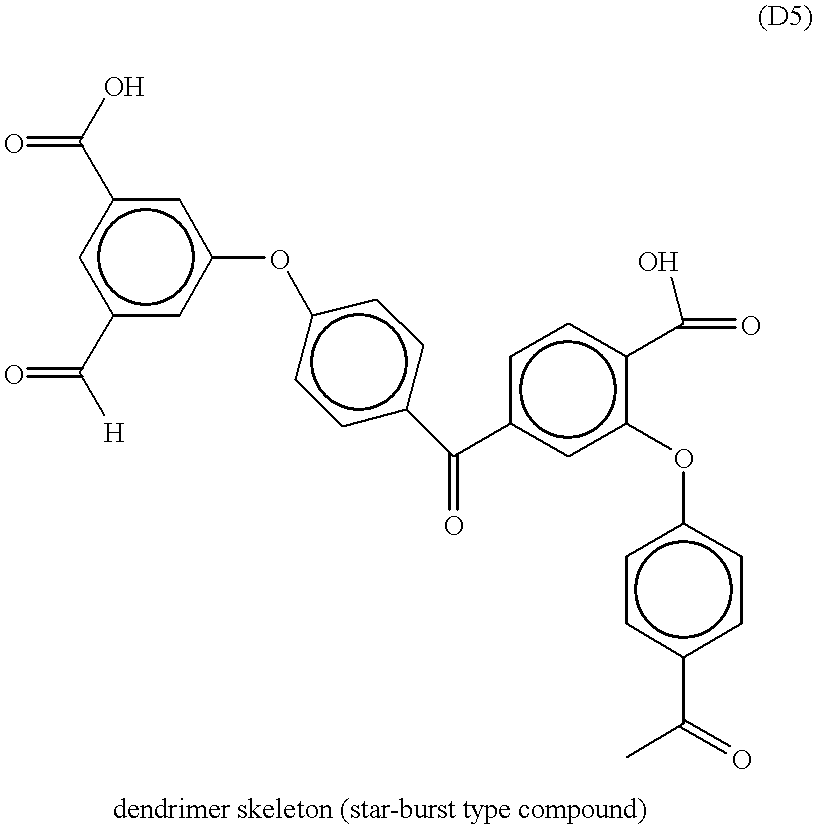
OC(c1cc(C([H])=O)cc(Oc2ccc(C(c3ccc(C(O)=O)c(Oc4ccc(C(C)=O)cc4)c3)=O)cc2)c1)=O
